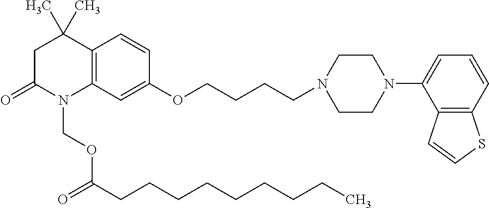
C1C(=O)N(COC(=O)CCCCCCCCC)C2=C(C1(C)C)C=CC(OCCCCN1CCN(C3=CC=CC4=C3C=CS4)CC1)=C2
